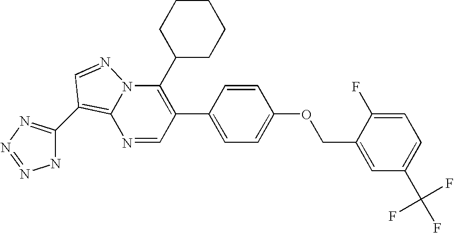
N1=CC(C2=CC=C(OCC3=CC(C(F)(F)F)=CC=C3F)C=C2)=C(C2CCCCC2)N2C1=C(C1=NN=NN1)C=N2
